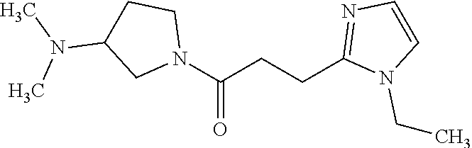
N1(C(CCC2=NC=CN2CC)=O)CCC(N(C)C)C1
